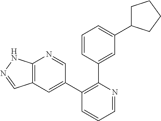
C12=C(C=C(C3=C(C4=CC(C5CCCC5)=CC=C4)N=CC=C3)C=N1)C=NN2
